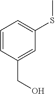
C1=CC(CO)=CC(SC)=C1
